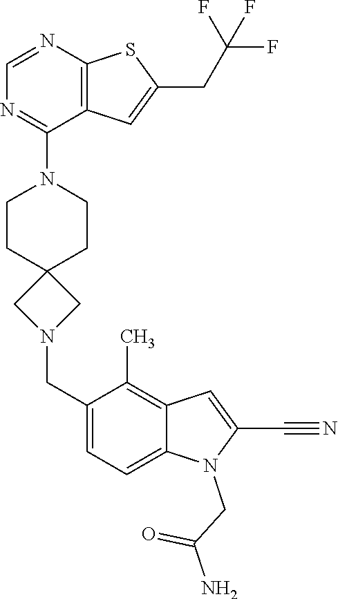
C12=C(C=C(CC(F)(F)F)S1)C(N1CCC3(CC1)CN(CC1=CC=C4C(=C1C)C=C(C#N)N4CC(N)=O)C3)=NC=N2
